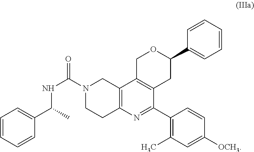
C1=CC=CC(C(C)NC(=O)N2CCC3=C(C2)C2=C(C(C4=C(C)C=C([OCH3])C=C4)=N3)CC(C3=CC=CC=C3)OC2)=C1
